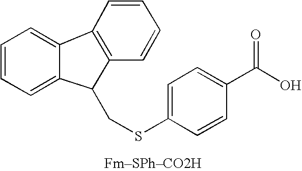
C12=CC=CC=C1C(CSC1=CC=C(C(O)=O)C=C1)C1=C2C=CC=C1.[FmSPhCO2H]
